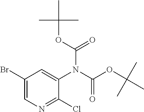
C1(Br)=CN=C(Cl)C(N(C(OC(C)(C)C)=O)C(OC(C)(C)C)=O)=C1
